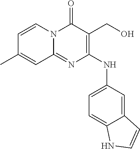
C1=CC(C)=CC2=NC(NC3=CC=C4C(=C3)C=CN4)=C(CO)C(=O)N12
